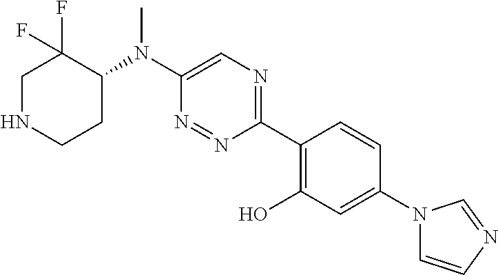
C1NCCC(N(C2=CN=C(C3=C(O)C=C(N4C=CN=C4)C=C3)N=N2)C)C1(F)F
